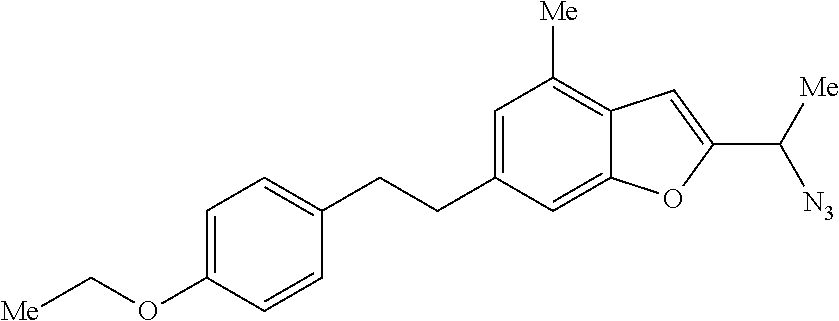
C1(CCC2=CC=C(OC[Me])C=C2)=CC([Me])=C2C(=C1)OC(C([Me])[N3])=C2
